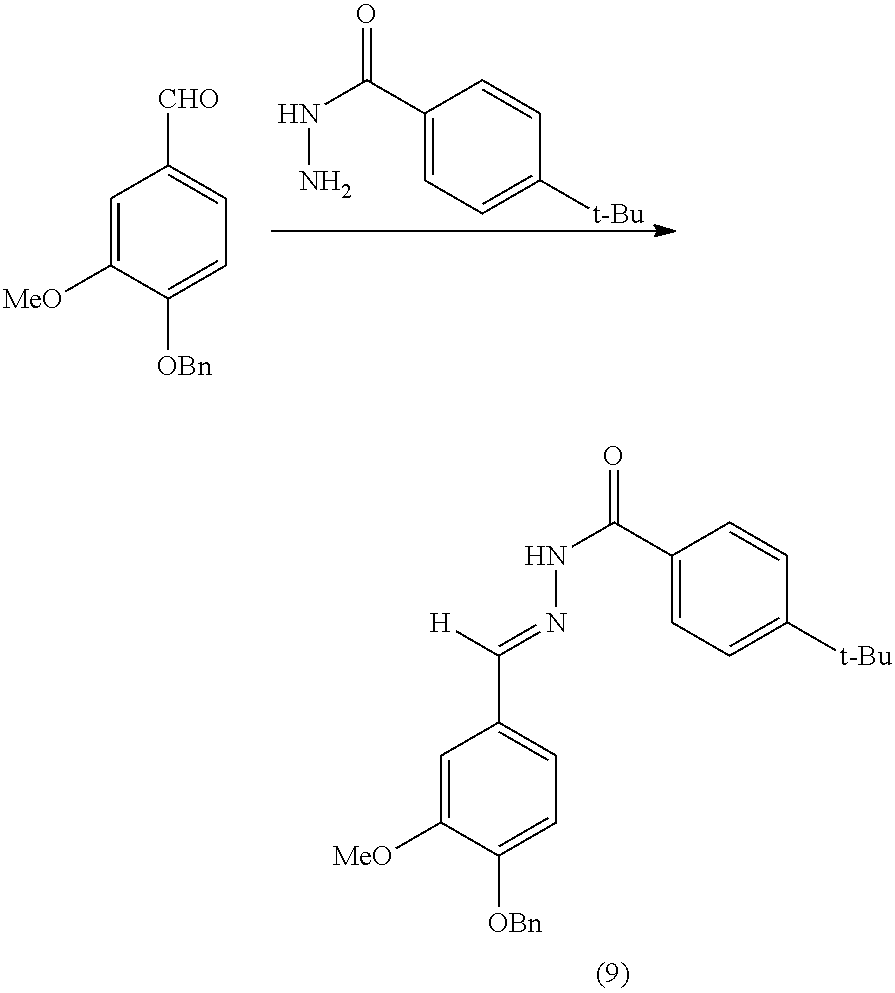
C1(C(NN)=O)=CC=C([t-Bu])C=C1.C1=C([OBn])C([MeO])=CC([CHO])=C1.C1=C([OBn])C([MeO])=CC(C([H])=NNC(C2=CC=C([t-Bu])C=C2)=O)=C1
